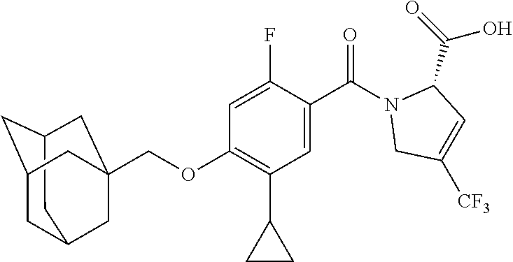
C12CC3CC(C1)CC(COC1=C(C4CC4)C=C(C(N4CC([CF3])=CC4C(=O)O)=O)C(F)=C1)(C3)C2
